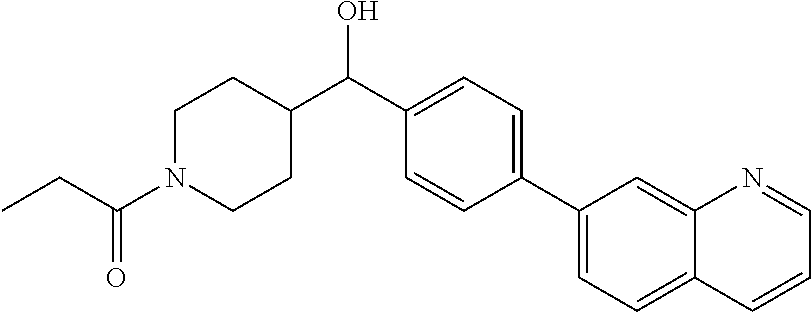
C(C1CCN(C(CC)=O)CC1)(C1=CC=C(C2=CC=C3C(=C2)N=CC=C3)C=C1)O
